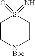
C1C[NBoc]CCS1(=O)=N
